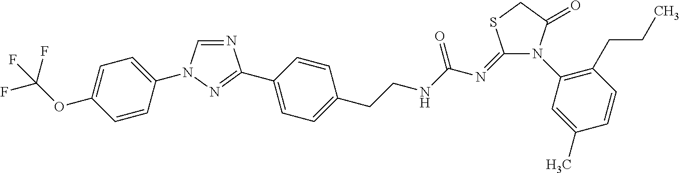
N1=CN(C2=CC=C(OC(F)(F)F)C=C2)N=C1C1=CC=C(CCNC(N=C2SCC(=O)N2C2=C(CCC)C=CC(C)=C2)=O)C=C1
